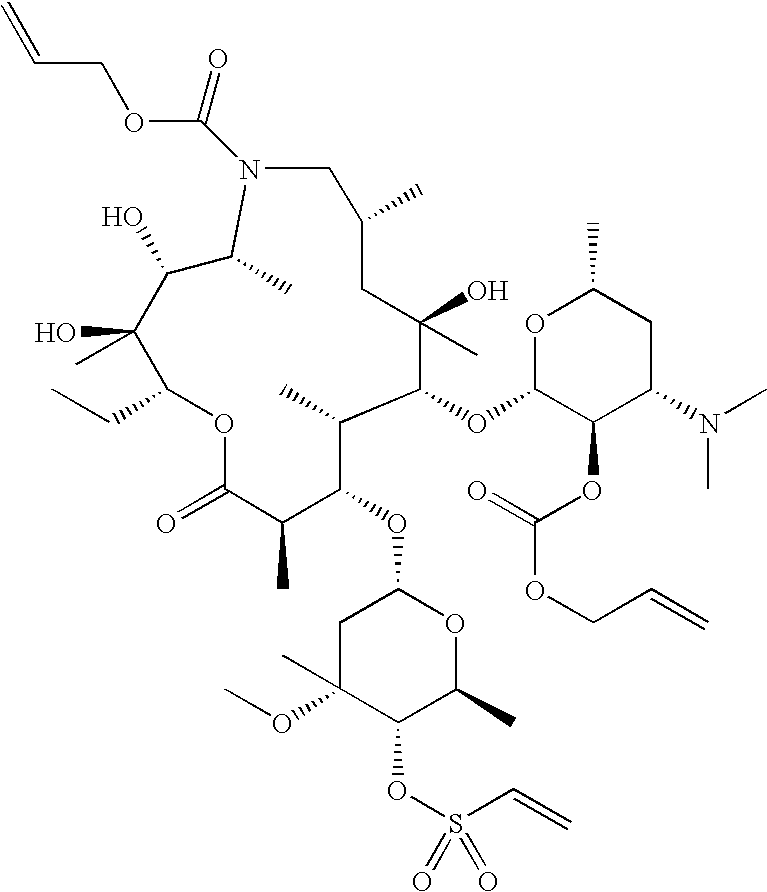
C1C(OC)(C)C(OS(C=C)(=O)=O)C(C)OC1OC1C(C)C(OC2C(OC(OCC=C)=O)C(N(C)C)CC(C)O2)C(O)(C)CC(C)CN(C(OCC=C)=O)C(C)C(O)C(O)(C)C(CC)OC(=O)C1C
